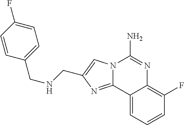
C12=NC(CNCC3=CC=C(F)C=C3)=CN1C(N)=NC1=C(F)C=CC=C21
